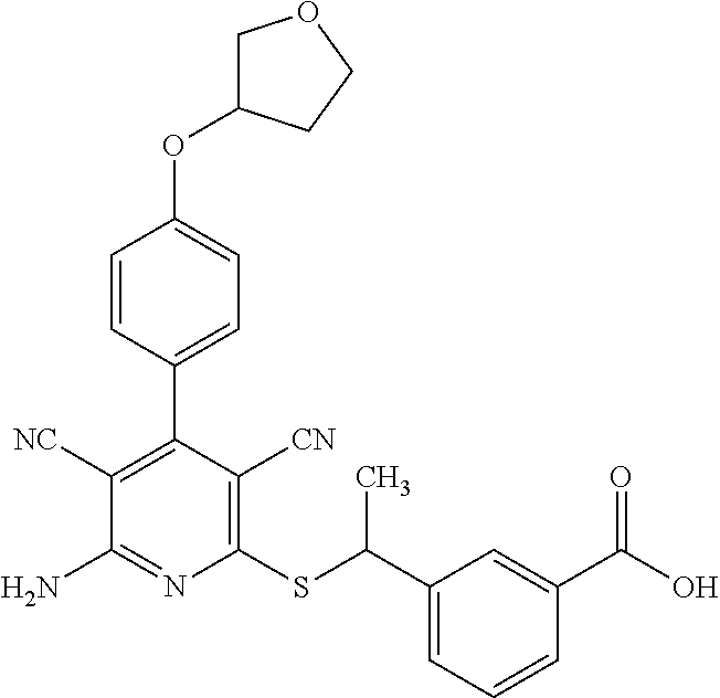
C1(C2=C([NC])C(N)=NC(SC(C3=CC=CC(C(O)=O)=C3)C)=C2[CN])=CC=C(OC2COCC2)C=C1
